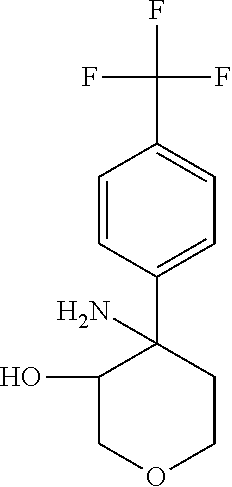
C1=CC(C(F)(F)F)=CC=C1C1(N)C(O)COCC1
